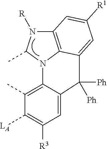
C1=C2C(=C(C)C([LA])=C1[R3])N1C3=C(N([R])C1C)C=C([R1])C=C3C2([Ph])[Ph]
